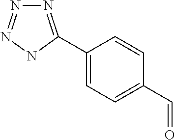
N1=C(C2=CC=C(C=O)C=C2)NN=N1
